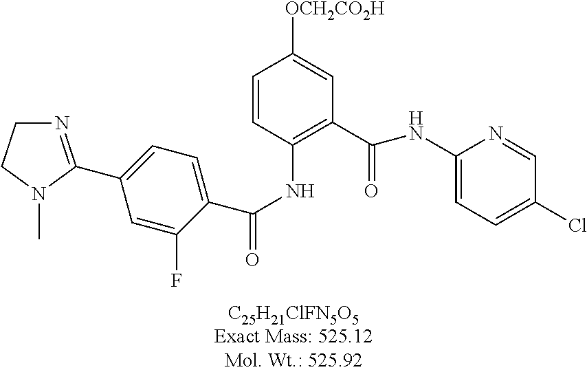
[OCH2CO2H]C1=CC(C(=O)NC2=CC=C(Cl)C=N2)=C(NC(=O)C2=CC=C(C3=NCCN3C)C=C2F)C=C1
